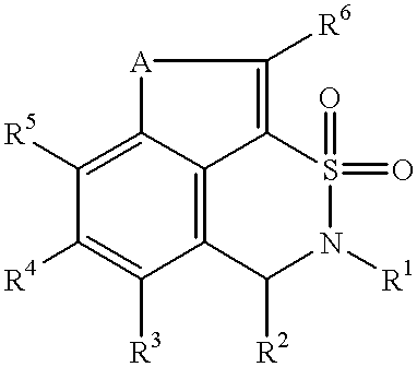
C12=C([R5])C([R4])=C([R3])C3=C1C(=C([R6])[A]2)S(=O)(=O)N([R1])C3[R2]
